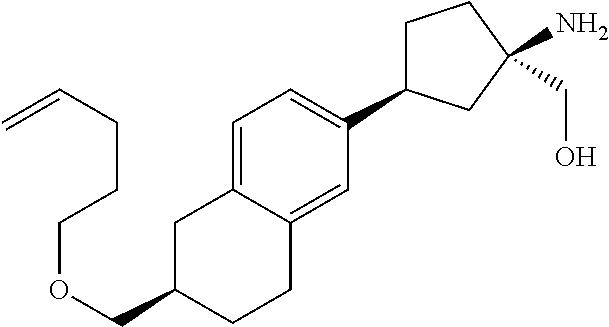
C1=C2C(=CC(C3CCC(CO)(N)C3)=C1)CCC(COCCCC=C)C2
